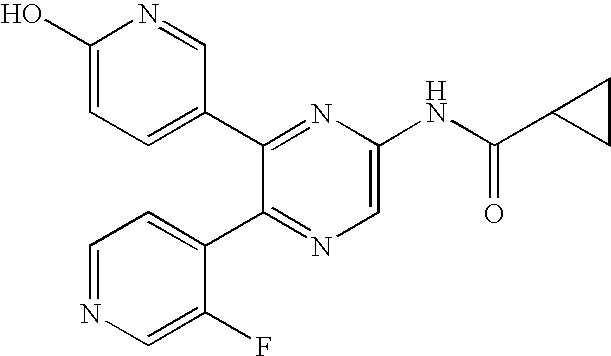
C1(C2=NC(NC(C3CC3)=O)=CN=C2C2=CC=NC=C2F)=CC=C(O)N=C1
